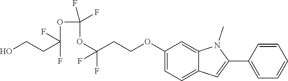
C(F)(OC(OC(CCOC1=CC=C2C(=C1)N(C)C(C1=CC=CC=C1)=C2)(F)F)(F)F)(CCO)F
